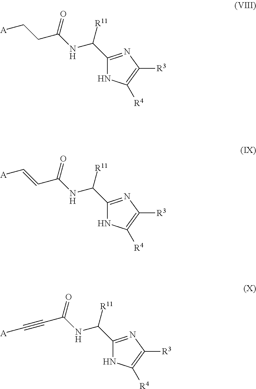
C1(C([R11])NC(=O)CC[A])=NC([R3])=C([R4])N1.C1(C([R11])NC(=O)C=C[A])=NC([R3])=C([R4])N1.C1(C([R11])NC(=O)C#C[A])=NC([R3])=C([R4])N1
